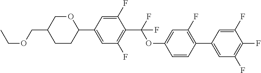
CCOCC1CCC(C2=CC(F)=C(C(F)(OC3=CC(F)=C(C4=CC(F)=C(F)C(F)=C4)C=C3)F)C(F)=C2)OC1
